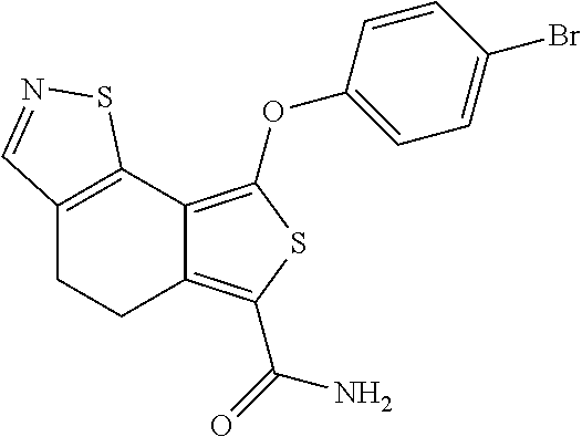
C12=C(OC3=CC=C(Br)C=C3)SC(C(=O)N)=C1CCC1=C2SN=C1
